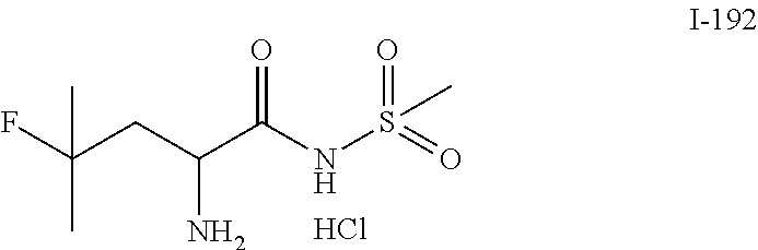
C(C(C(=O)NS(=O)(=O)C)N)C(C)(F)C.Cl
